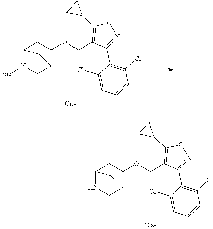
N1([Boc])CC2C(OCC3=C(C4CC4)ON=C3C3=C(Cl)C=CC=C3Cl)CC1C2.N1CC2C(OCC3=C(C4CC4)ON=C3C3=C(Cl)C=CC=C3Cl)CC1C2
